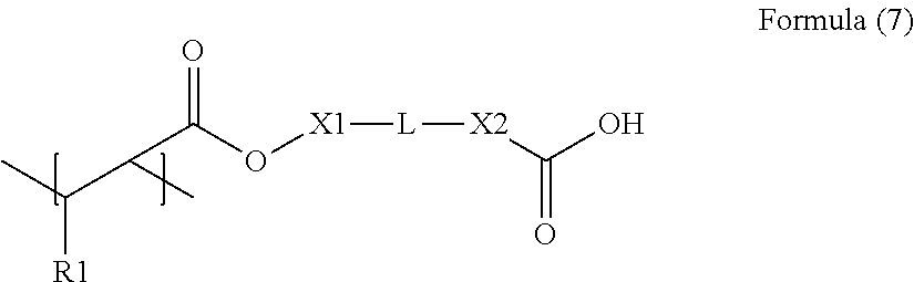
C([R1])(C)C(C)C(O[X1][L][X2]C(O)=O)=O
